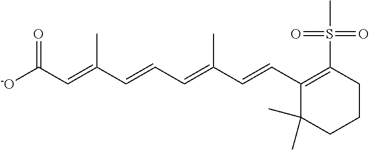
[-O]C(C=C(C=CC=C(C=CC1=C(S(=O)(=O)C)CCCC1(C)C)C)C)=O
